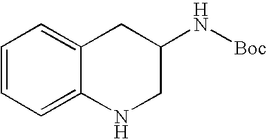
C1=CC=C2C(=C1)CC(N[Boc])CN2
